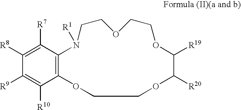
C1([R9])=C([R10])C2=C(C([R7])=C1[R8])N([R1])CCOCCOC([R19])C([R20])OCCO2
